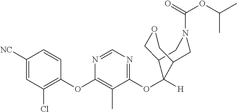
C1=CC(OC2=C(C)C(OC3([H])C4COCC3CN(C(=O)OC(C)C)C4)=NC=N2)=C(Cl)C=C1[NC]
